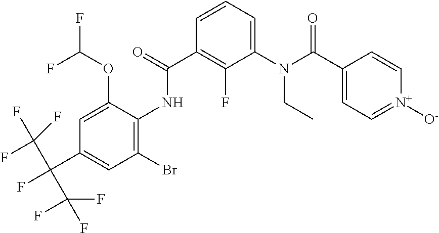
C1=CC=C(N(C(C2=CC=[N+]([O-])C=C2)=O)CC)C(F)=C1C(NC1=C(Br)C=C(C(F)(C(F)(F)F)C(F)(F)F)C=C1OC(F)F)=O
